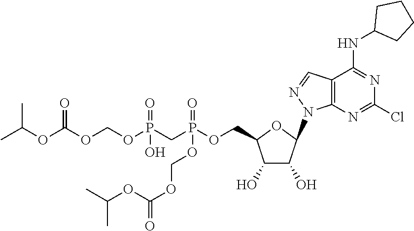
N1(C2C(O)C(O)C(COP(CP(OCOC(OC(C)C)=O)(=O)O)(=O)OCOC(=O)OC(C)C)O2)N=CC2=C1N=C(Cl)N=C2NC1CCCC1
